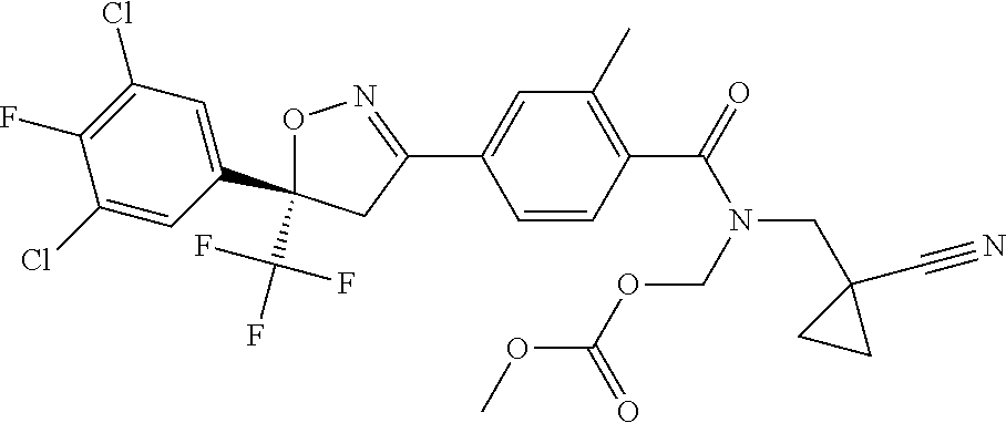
C1(Cl)=CC(C2(C(F)(F)F)ON=C(C3=CC(C)=C(C(=O)N(COC(OC)=O)CC4(C#N)CC4)C=C3)C2)=CC(Cl)=C1F
